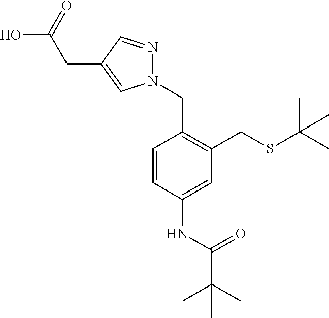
C1=CC(NC(C(C)(C)C)=O)=CC(CSC(C)(C)C)=C1CN1N=CC(CC(O)=O)=C1
